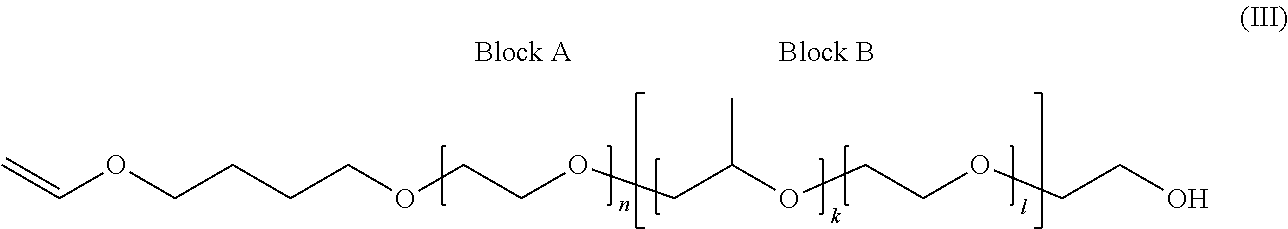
C=COCCCCOCCOCC(OCCOCCO)C
